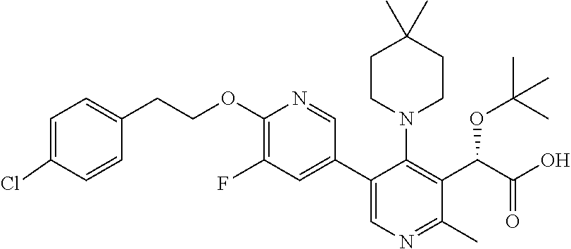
C1(C2=CN=C(C)C(C(C(O)=O)OC(C)(C)C)=C2N2CCC(C)(C)CC2)=CC(F)=C(OCCC2=CC=C(Cl)C=C2)N=C1
